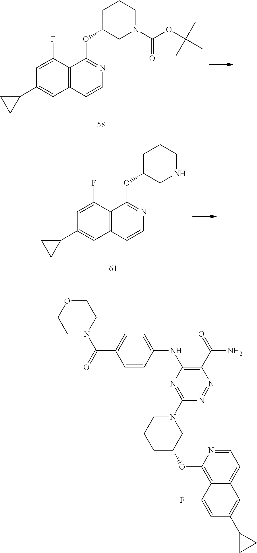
C1C(C2=CC3=C(C(F)=C2)C(OC2CCCN(C(OC(C)(C)C)=O)C2)=NC=C3)C1.C1=C(F)C2=C(C=C1C1CC1)C=CN=C2OC1CNCCC1.O1CCN(C(=O)C2=CC=C(NC3=C(C(=O)N)N=NC(N4CC(OC5=C6C(=CC=N5)C=C(C5CC5)C=C6F)CCC4)=N3)C=C2)CC1
